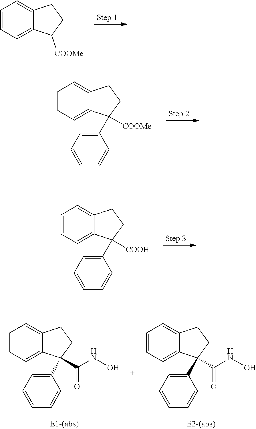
C1=CC=C2C(=C1)CCC2[COOMe].C1=CC=C2C(=C1)CCC2([COOMe])C1=CC=CC=C1.C1=CC=C2C(=C1)CCC2([COOH])C1=CC=CC=C1.C1=CC=C2C(=C1)CCC2(C(NO)=O)C1=CC=CC=C1.C1=CC=C2C(=C1)CCC2(C(NO)=O)C1=CC=CC=C1
